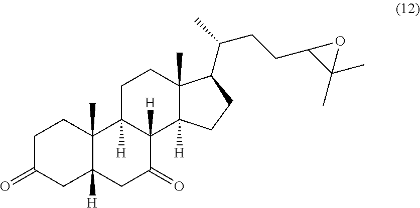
C1C(=O)CC2([H])C(C)(C1)C1([H])C([H])(C(=O)C2)C2([H])C(C)(CC1)C(C(CCC1C(C)(C)O1)C)CC2
